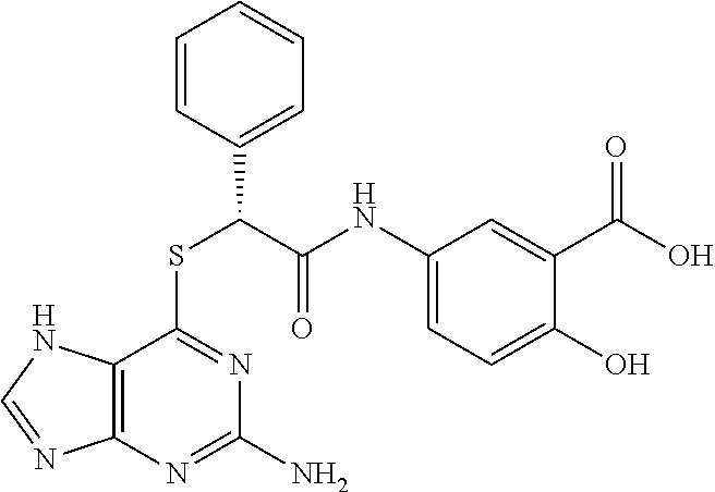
C1(NC(C(SC2=NC(N)=NC3=C2NC=N3)C2=CC=CC=C2)=O)=CC=C(O)C(C(O)=O)=C1
